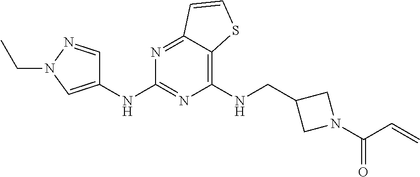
C1(NCC2CN(C(C=C)=O)C2)=C2C(=NC(NC3=CN(CC)N=C3)=N1)C=CS2
